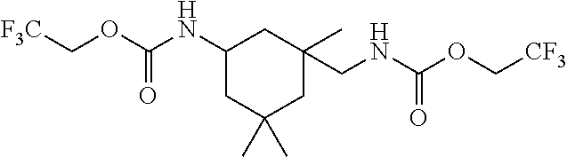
C1(NC(OC[F3C])=O)CC(C)(C)CC(C)(CNC(OC[CF3])=O)C1
